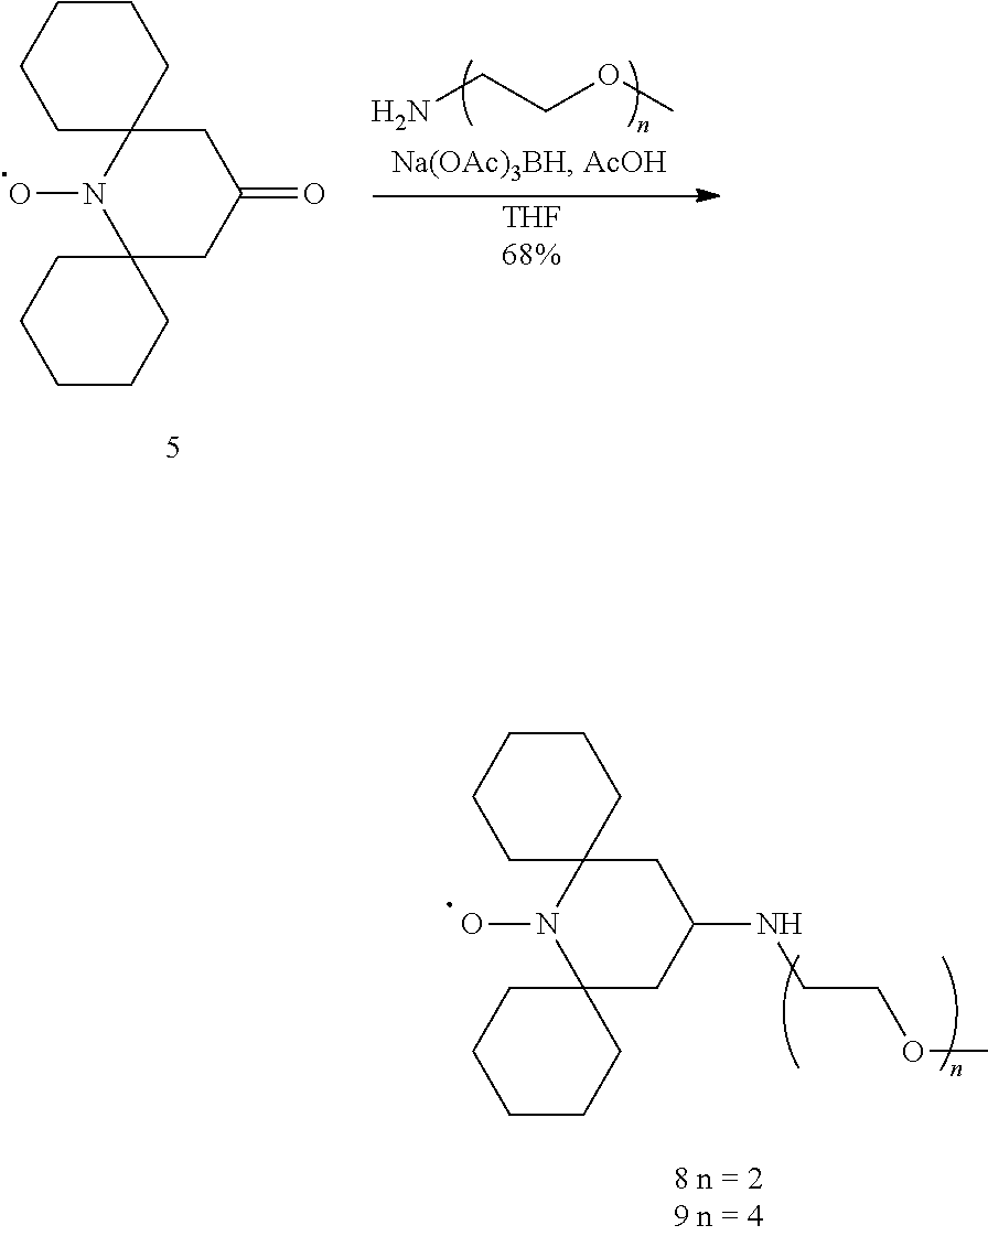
C1C2(N(O)C3(CC1=O)CCCCC3)CCCCC2.NCCOC.[THF68%].C1C2(N(O)C3(CC1NCCOC)CCCCC3)CCCCC2
